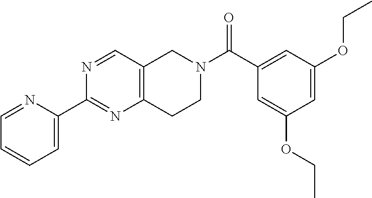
C1=NC(C2=NC3=C(C=N2)CN(C(C2=CC(OCC)=CC(OCC)=C2)=O)CC3)=CC=C1
